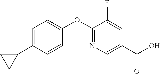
C1=C(C2CC2)C=CC(OC2=NC=C(C(O)=O)C=C2F)=C1
